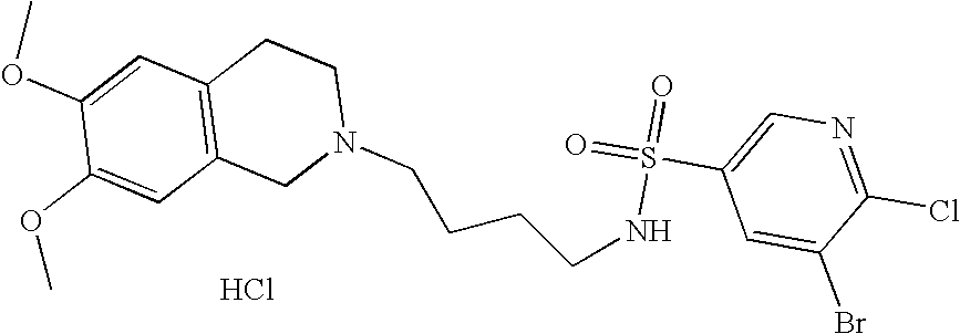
C1=C(S(=O)(=O)NCCCCN2CCC3=C(C2)C=C(OC)C(OC)=C3)C=C(Br)C(Cl)=N1.Cl
